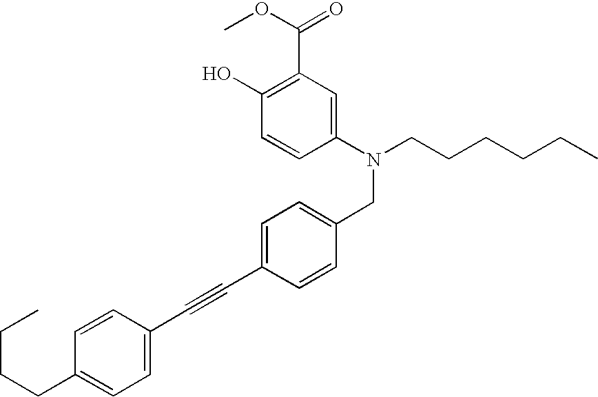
C1=C(C#CC2=CC=C(CN(C3=CC(C(OC)=O)=C(O)C=C3)CCCCCC)C=C2)C=CC(CCCC)=C1
